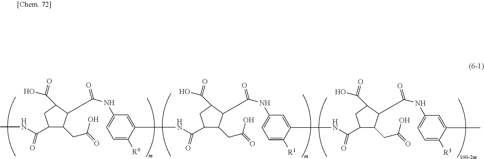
C1(C(NC)=O)C(CC(=O)O)C(C(NC2=CC=C([R0])C(NC(C3C(CC(=O)O)C(C(NC4=CC=C([R1])C(NC(C5C(CC(=O)O)C(C(NC6=CC=C([R3])C(C)=C6)=O)C(C(O)=O)C5)=O)=C4)=O)C(C(O)=O)C3)=O)=C2)=O)C(C(O)=O)C1
